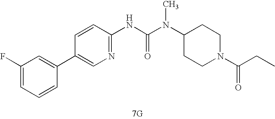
[7G].C1(C2=CC(F)=CC=C2)=CN=C(NC(N(C2CCN(C(=O)CC)CC2)C)=O)C=C1
